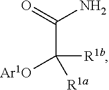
C(C([R1a])([Ar1O])[R1b])(=O)N
